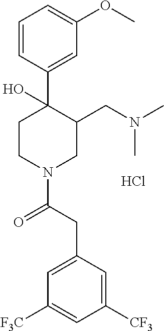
C1=CC(C2(O)CCN(C(CC3=CC([F3C])=CC([CF3])=C3)=O)CC2CN(C)C)=CC(OC)=C1.Cl
